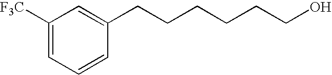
C1([F3C])=CC=CC(CCCCCCO)=C1
